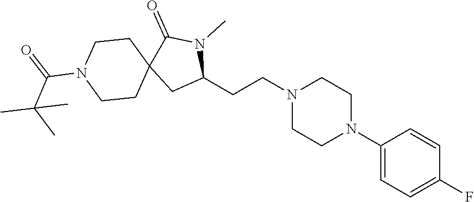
C1(N2CCN(CCC3N(C)C(=O)C4(C3)CCN(C(=O)C(C)(C)C)CC4)CC2)=CC=C(F)C=C1
